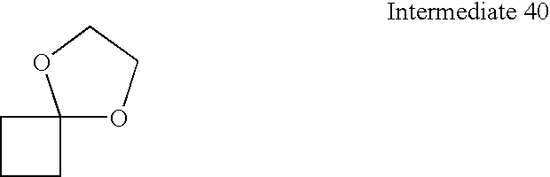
C1CCC12OCCO2
